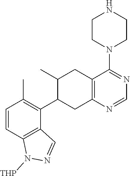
C1=CC2=C(C(C3CC4=C(CC3C)C(N3CCNCC3)=NC=N4)=C1C)C=NN2[THP]
